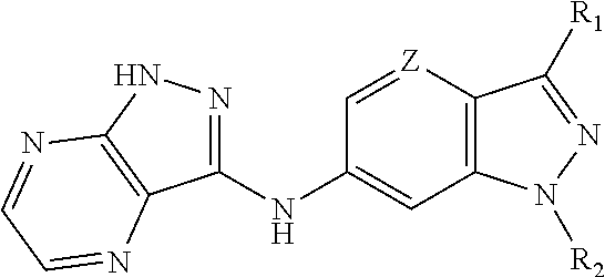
C12=C([Z]=CC(NC3=NNC4=C3N=CC=N4)=C1)C([R1])=NN2[R2]
